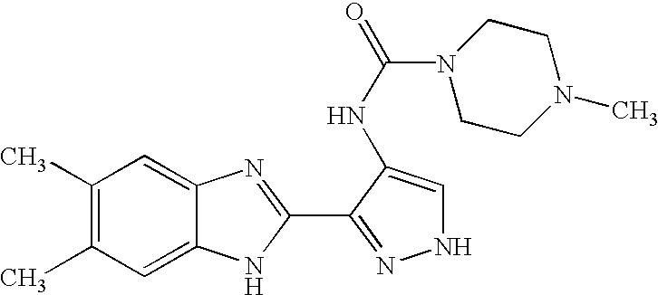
C1(C)=C(C)C=C2C(=C1)N=C(C1=NNC=C1NC(N1CCN(C)CC1)=O)N2
